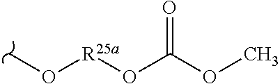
CO[R25a]OC(OC)=O
